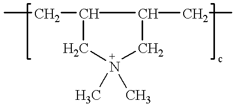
CCC1C[N+](C)(C)CC1CC
